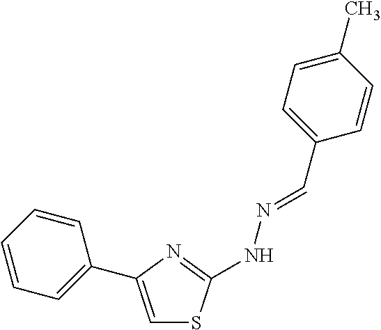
C1=C(C2=CC=CC=C2)N=C(NN=CC2=CC=C(C)C=C2)S1
